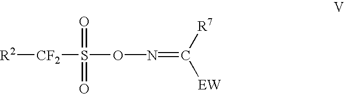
[R2][CF2]S(ON=C([R7])[EW])(=O)=O
